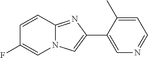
C1=CC2=NC(C3=CN=CC=C3C)=CN2C=C1F
